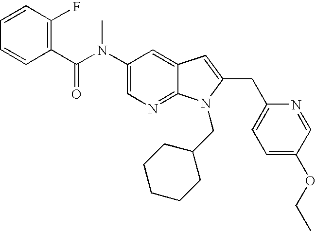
C1(N(C(C2=C(F)C=CC=C2)=O)C)=CN=C2C(=C1)C=C(CC1=CC=C(OCC)C=N1)N2CC1CCCCC1
